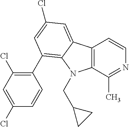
C12=C(C(C)=NC=C1)N(CC1CC1)C1=C(C3=C(Cl)C=C(Cl)C=C3)C=C(Cl)C=C21
